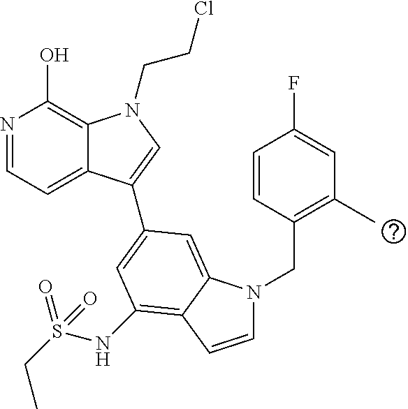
N1=CC=C2C(=C1O)N(CCCl)C=C2C1=CC(NS(CC)(=O)=O)=C2C(=C1)N(CC1=C(C)C=C(F)C=C1)C=C2
